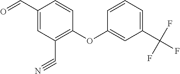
C1(C=O)=CC(C#N)=C(OC2=CC(C(F)(F)F)=CC=C2)C=C1
